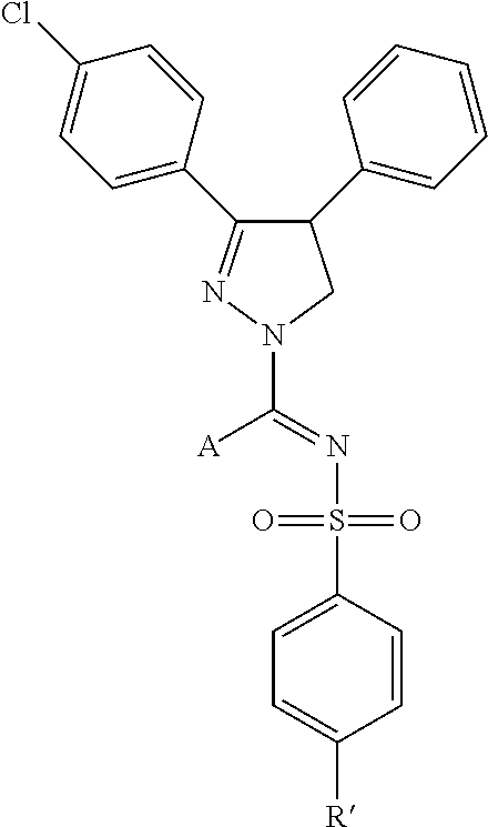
C1(C2=CC=CC=C2)C(C2=CC=C(Cl)C=C2)=NN(C([A])=NS(C2=CC=C([R])C=C2)(=O)=O)C1
